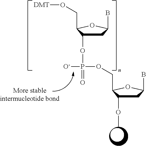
C1C(OP(=O)(OCC2C(OC)CC(B)O2)[O-])C(CO[DMT])OC1B
